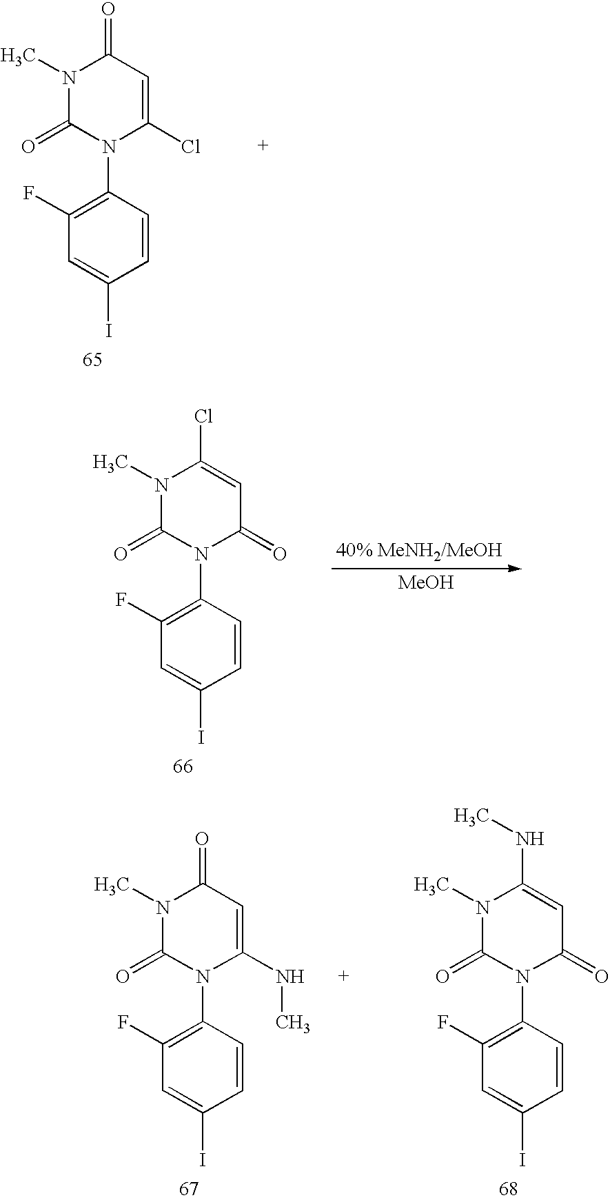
C1=CC(N2C(Cl)=CC(=O)N(C)C2=O)=C(F)C=C1I.C1=CC(N2C(NC)=CC(=O)N(C)C2=O)=C(F)C=C1I.C1=CC(N2C(=O)C=C(NC)N(C)C2=O)=C(F)C=C1I.C1=CC(N2C(=O)C=C(Cl)N(C)C2=O)=C(F)C=C1I.[40% MeNH2/MeOH].[MeOH]
